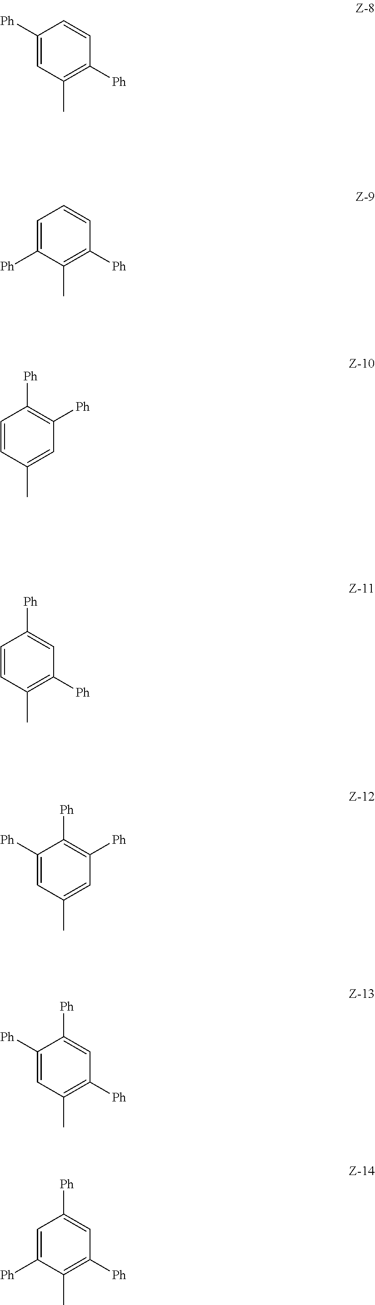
C1([Ph])=CC(C)=C([Ph])C=C1.C1=C([Ph])C(C)=C([Ph])C=C1.C1=CC(C)=CC([Ph])=C1[Ph].C1=CC(C)=C([Ph])C=C1[Ph].C1([Ph])=CC(C)=CC([Ph])=C1[Ph].C1([Ph])=CC(C)=C([Ph])C=C1[Ph].C1=C([Ph])C(C)=C([Ph])C=C1[Ph]
